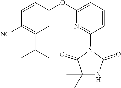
C1=CC(OC2=CC=CC(N3C(=O)C(C)(C)NC3=O)=N2)=CC(C(C)C)=C1[NC]
